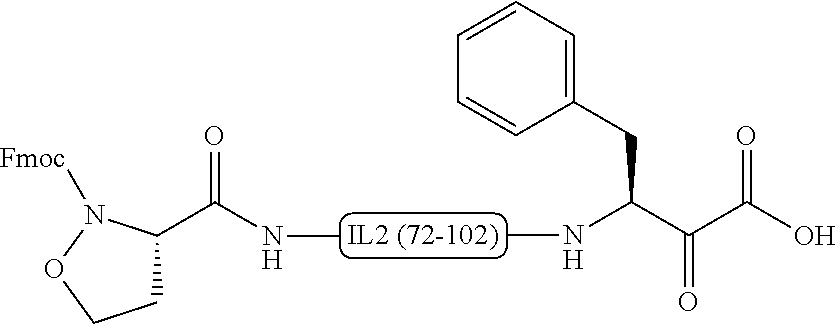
CNC(=O)C1CCON1[Fmoc].C(C(O)=O)(C(NC)CC1=CC=CC=C1)=O
